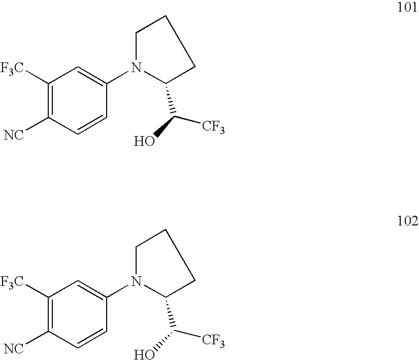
C1([F3C])=C([NC])C=CC(N2CCCC2C([CF3])O)=C1.C1([F3C])=C([NC])C=CC(N2CCCC2C([CF3])O)=C1
